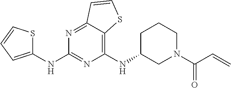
C1(NC2CCCN(C(C=C)=O)C2)=C2C(=NC(NC3=CC=CS3)=N1)C=CS2
